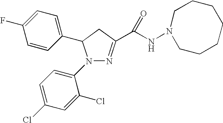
C1(C2CC(C(NN3CCCCCCC3)=O)=NN2C2=CC=C(Cl)C=C2Cl)=CC=C(F)C=C1
